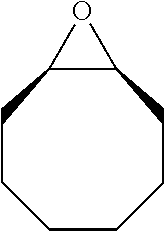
C1CCCC2C(CC1)O2
